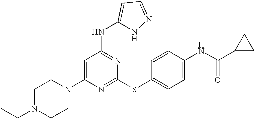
C1(N2CCN(CC)CC2)=CC(NC2=CC=NN2)=NC(SC2=CC=C(NC(=O)C3CC3)C=C2)=N1
